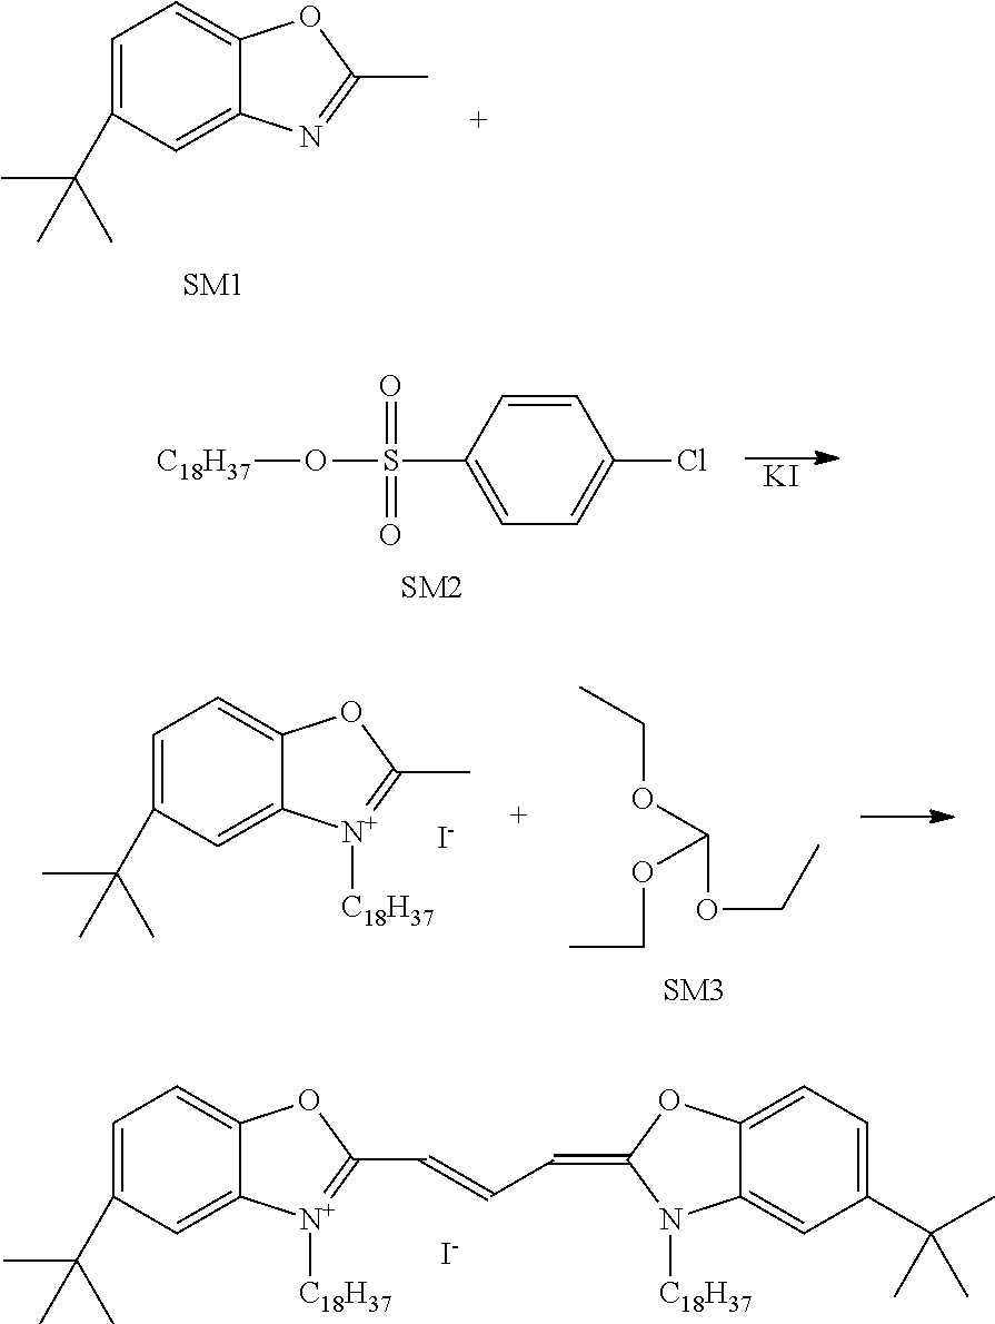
C1=C(C(C)(C)C)C=C2C(=C1)OC(C)=N2.[KI].[C18H37]OS(C1=CC=C(Cl)C=C1)(=O)=O.C1=C(C(C)(C)C)C=C2C(=C1)OC(C)=[N+]2[C18H37].[I-].CCOC(OCC)OCC.C1=C(C(C)(C)C)C=C2C(=C1)OC(C=CC=C1N([C18H37])C3=CC(C(C)(C)C)=CC=C3O1)=[N+]2[C18H37].[I-]
